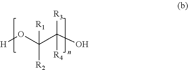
[H]OC(C(O)([R3])[R4])([R2])[R1]
